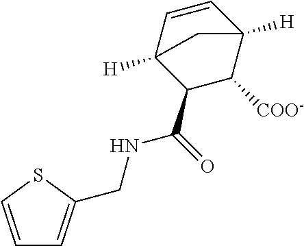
C1=CSC(CNC(C2C([COO-])C3([H])C=CC2([H])C3)=O)=C1
